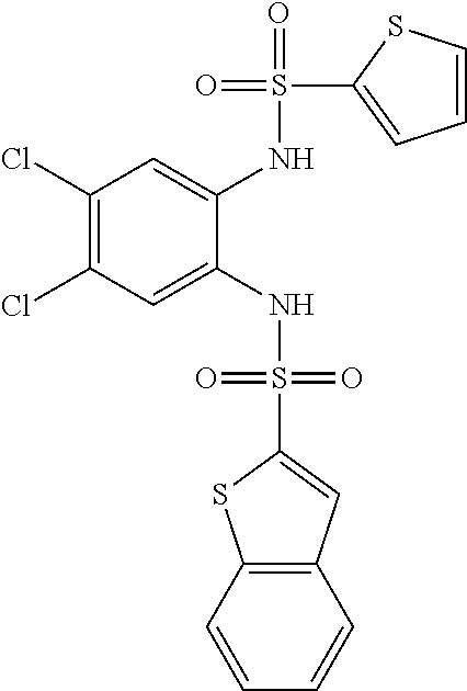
C1(Cl)=C(Cl)C=C(NS(=O)(=O)C2=CC3=C(S2)C=CC=C3)C(NS(=O)(C2=CC=CS2)=O)=C1
